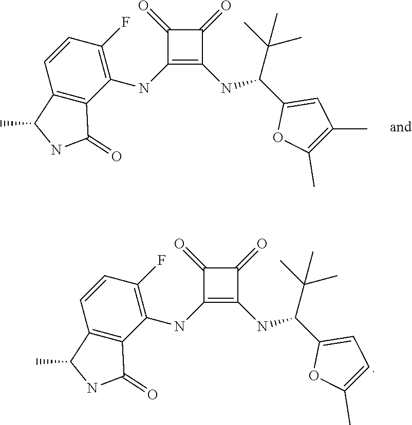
C1(=O)C(NC2=C(F)C=CC3=C2C(=O)NC3C)=C(NC(C(C)(C)C)C2=CC(C)=C(C)O2)C1=O.C1(=O)C(NC2=C(F)C=CC3=C2C(=O)NC3C)=C(NC(C(C)(C)C)C2=CC=C(C)O2)C1=O
